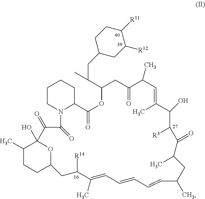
C1(C)CCC2OC1(O)C(=O)C(=O)N1C(CCCC1)C(=O)OC(C(CC1CC([R12])C([R11])CC1)C)CC(=O)C(C)C=C(C)C(O)C([R3])C(=O)C(C)CC(C)C=CC=CC=C(C)C([R14])C2
